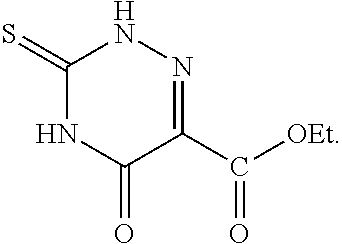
C1(=S)NC(=O)C(C([OEt])=O)=NN1
